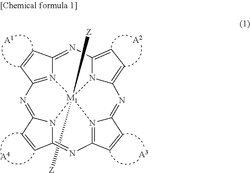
C12=NC3=CC=C4N3[M1]35([Z])([Z])N1=C(N=C1N3C(=NC3=N5C(=N4)C=C3)C=C1)C=C2.[A1].[A2].[A3].[A4]
